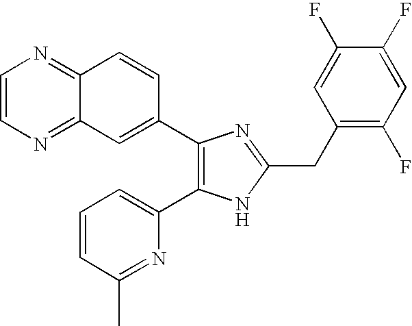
C12=NC=CN=C1C=CC(C1=C(C3=CC=CC(C)=N3)NC(CC3=C(F)C=C(F)C(F)=C3)=N1)=C2
